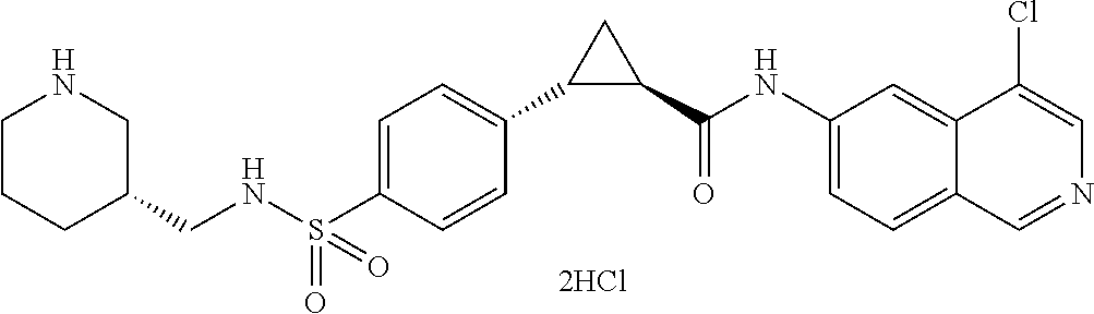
C(C1CNCCC1)NS(C1=CC=C(C2C(C(NC3=CC=C4C(=C3)C(Cl)=CN=C4)=O)C2)C=C1)(=O)=O
